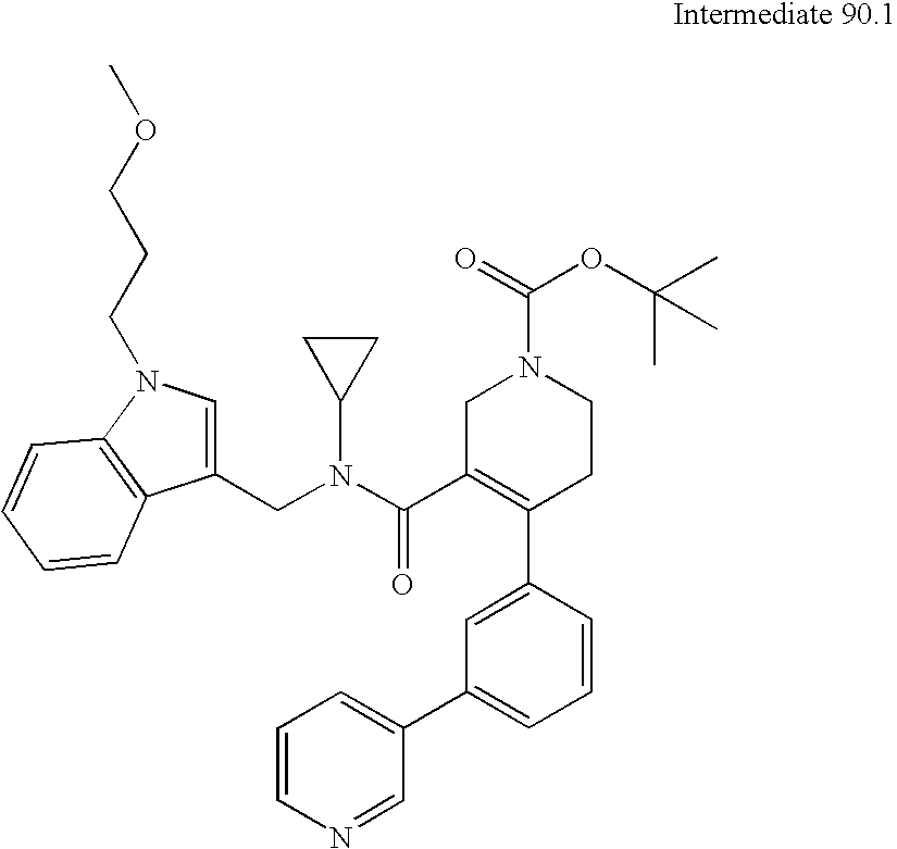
C1=CC(C2=C(C(=O)N(C3CC3)CC3=CN(CCCOC)C4=C3C=CC=C4)CN(C(=O)OC(C)(C)C)CC2)=CC(C2=CC=CN=C2)=C1
